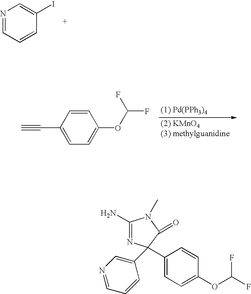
N1=CC=CC(I)=C1.C#CC1=CC=C(OC(F)F)C=C1.C1(N)=NC(C2=CC=C(OC(F)F)C=C2)(C2=CN=CC=C2)C(=O)N1C
